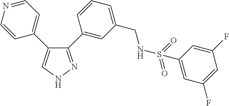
C1(C2=CC(CNS(=O)(=O)C3=CC(F)=CC(F)=C3)=CC=C2)=NNC=C1C1=CC=NC=C1
